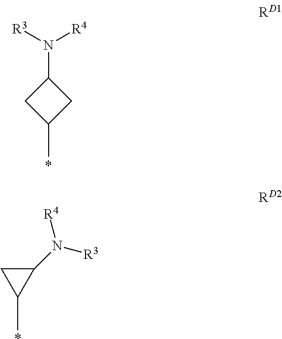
*.C1(C)CC(N([R4])[R3])C1.*.C1(C)C(N([R3])[R4])C1
